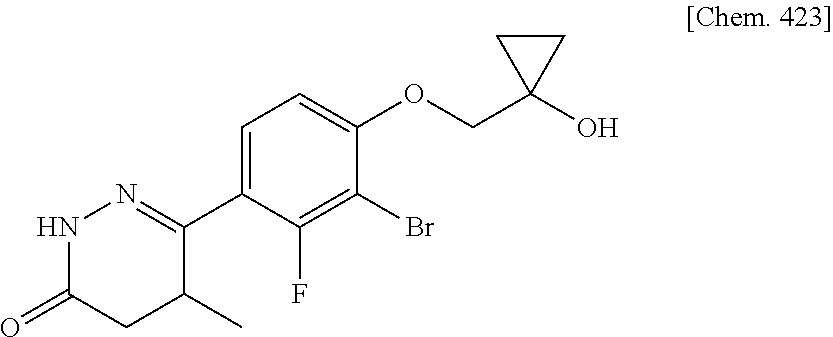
C1(C2=NNC(=O)CC2C)=CC=C(OCC2(O)CC2)C(Br)=C1F
